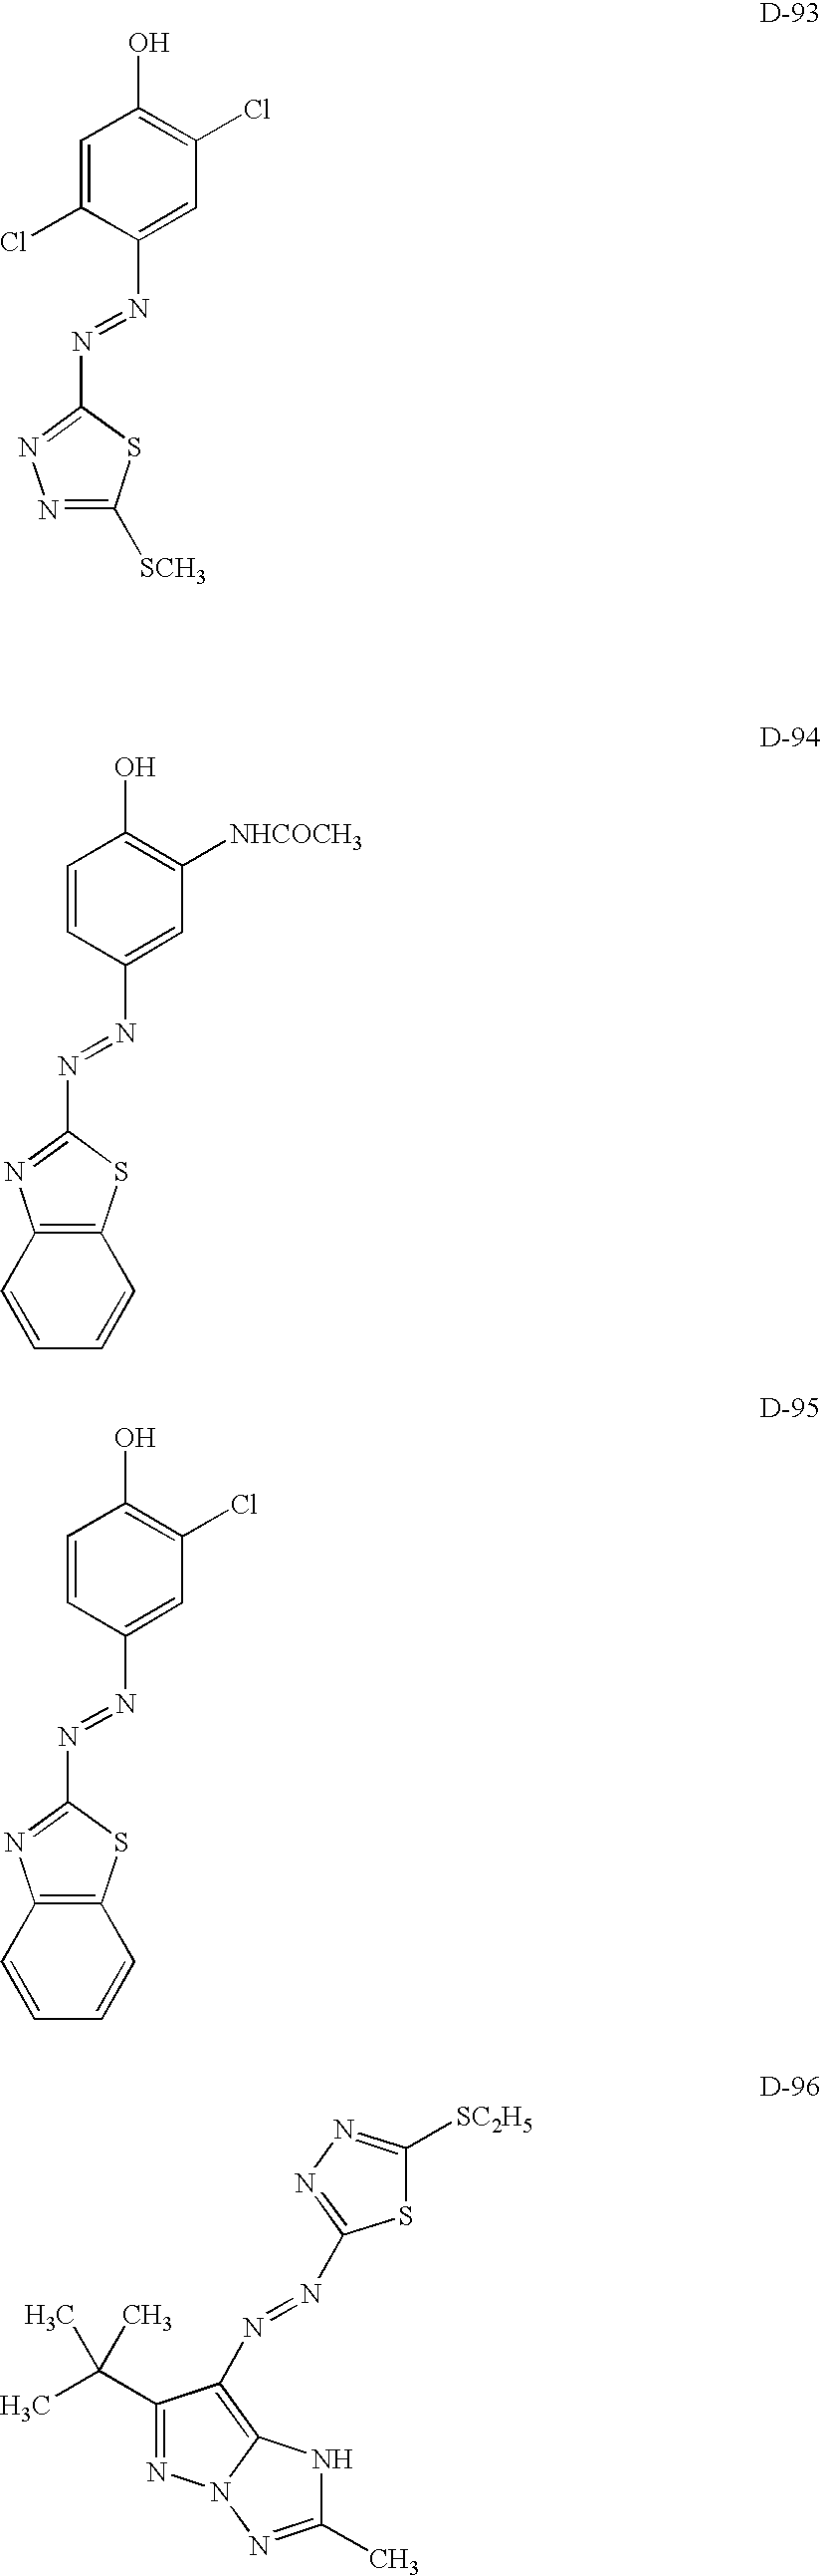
C1=CC(N=NC2=NC3=C(S2)C=CC=C3)=CC([NHCOCH3])=C1O.C1=CC(N=NC2=NC3=C(S2)C=CC=C3)=CC(Cl)=C1O.C1(C(C)(C)C)=NN2C(=C1N=NC1=NN=C([SC2H5])S1)NC(C)=N2.C1=C(Cl)C(N=NC2=NN=C([SCH3])S2)=CC(Cl)=C1O
